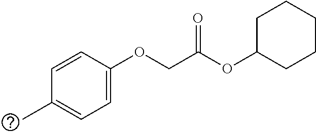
C1(OC(COC2=CC=C(C)C=C2)=O)CCCCC1
